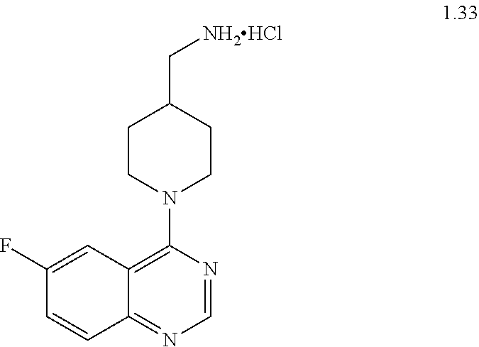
C1(F)=CC2=C(N3CCC(C[NH2HCl])CC3)N=CN=C2C=C1
